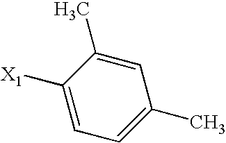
[X1]C1=CC=C(C)C=C1C
